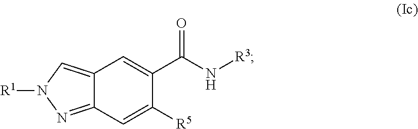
C12=NN([R1])C=C1C=C(C(N[R3])=O)C([R5])=C2
